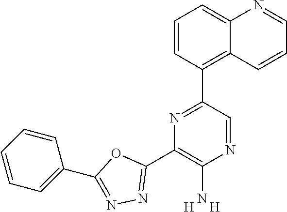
C1=CC(C2=NC(C3=NN=C(C4=CC=CC=C4)O3)=C(N)N=C2)=C2C(=C1)N=CC=C2.[H].[H]
